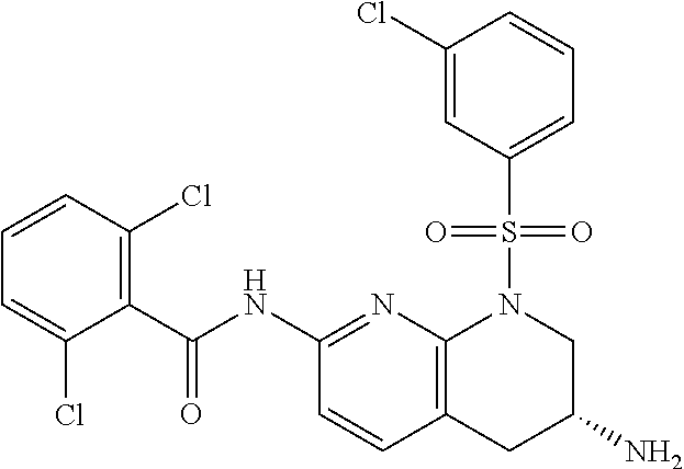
C1(C(NC2=NC3=C(C=C2)CC(N)CN3S(C2=CC=CC(Cl)=C2)(=O)=O)=O)=C(Cl)C=CC=C1Cl
